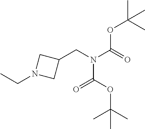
CCN1CC(CN(C(OC(C)(C)C)=O)C(=O)OC(C)(C)C)C1
